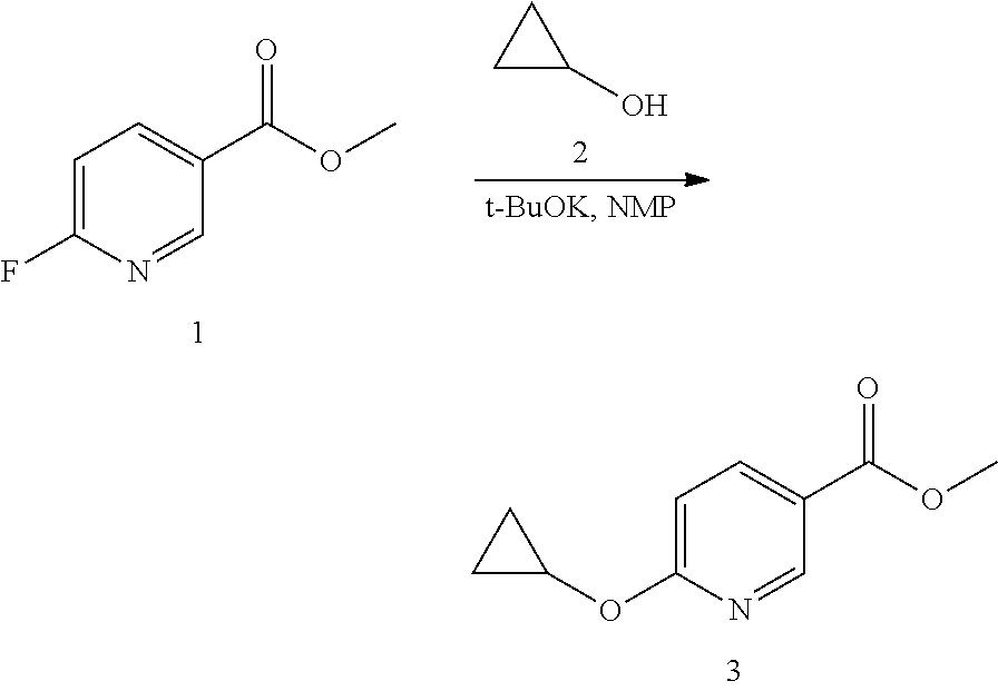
C1=C(OC2CC2)N=CC(C(OC)=O)=C1.C1C(O)C1.C1=C(F)N=CC(C(OC)=O)=C1
